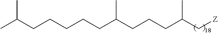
C(CCC(CCCC(C[Z])C)C)CCC(C)C
